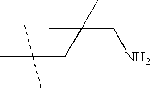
NCC(CC(C)(C)C)(C)C
